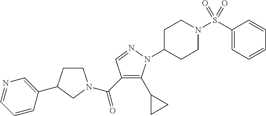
C1CC(C2=CN=CC=C2)CN1C(C1=C(C2CC2)N(C2CCN(S(=O)(C3=CC=CC=C3)=O)CC2)N=C1)=O
